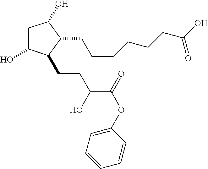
C1C(O)C(CCC(C(OC2=CC=CC=C2)=O)O)C(CCCCCCC(O)=O)C1O
